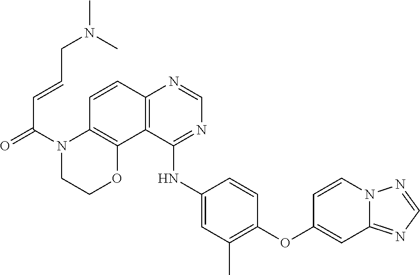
C1=CC2=C(C3=C1N(C(C=CCN(C)C)=O)CCO3)C(NC1=CC(C)=C(OC3=CC4=NC=NN4C=C3)C=C1)=NC=N2
